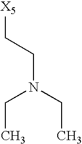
C([X5])CN(CC)CC
